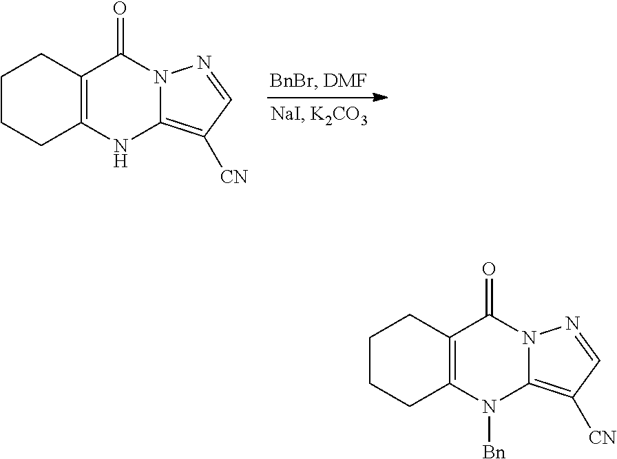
C1CCC2=C(C1)C(=O)N1C(=C([CN])C=N1)N2[Bn].C1CCC2=C(C1)C(=O)N1C(=C([CN])C=N1)N2
